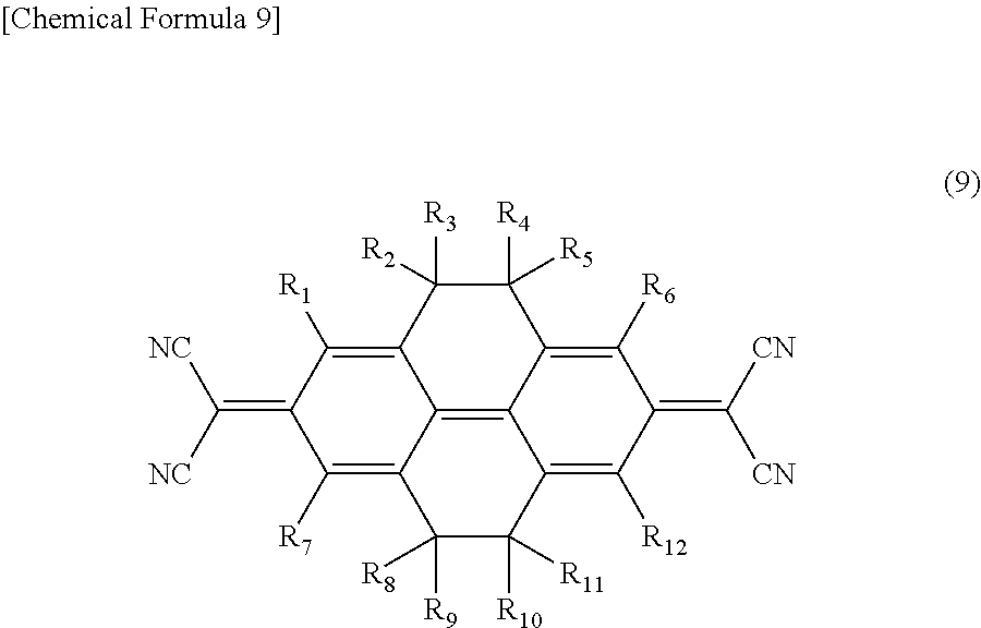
C1([R4])([R5])C([R3])([R2])C2=C([R1])C(=C([NC])[NC])C([R7])=C3C2=C2C1=C([R6])C(=C([CN])[CN])C([R12])=C2C([R10])([R11])C3([R8])[R9]
